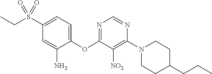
C1(OC2=NC=NC(N3CCC(CCC)CC3)=C2[NO2])=CC=C(S(CC)(=O)=O)C=C1N
